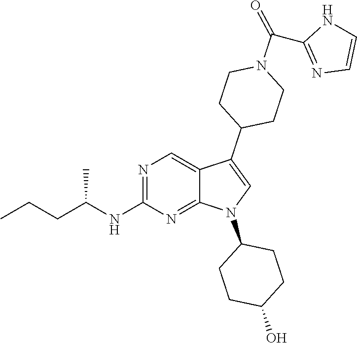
N1=C(NC(CCC)C)N=C2C(=C1)C(C1CCN(C(C3=NC=CN3)=O)CC1)=CN2C1CCC(O)CC1
